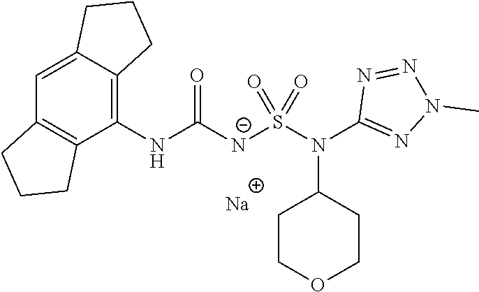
[Na].C1(NC([N-]S(N(C2=NN(C)N=N2)C2CCOCC2)(=O)=O)=O)=C2C(=CC3=C1CCC3)CCC2
